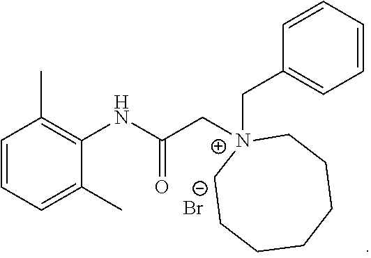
C1=CC=C(C)C(NC(C[N+]2(CC3=CC=CC=C3)CCCCCCC2)=O)=C1C.[Br-]
